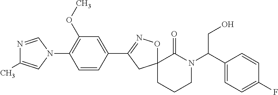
N1=CN(C2=C(OC)C=C(C3=NOC4(C3)CCCN(C(C3=CC=C(F)C=C3)CO)C4=O)C=C2)C=C1C
